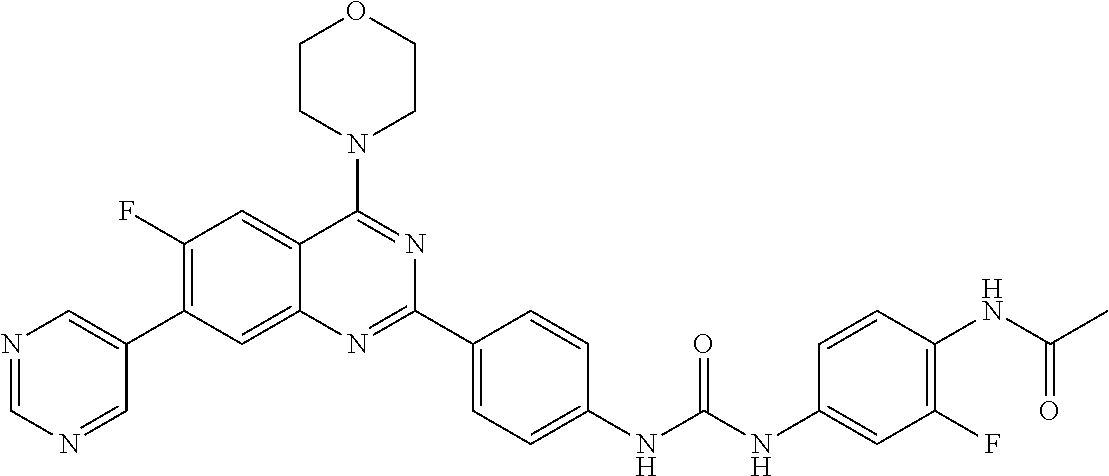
C1(F)=C(C2=CN=CN=C2)C=C2C(=C1)C(N1CCOCC1)=NC(C1=CC=C(NC(NC3=CC(F)=C(NC(C)=O)C=C3)=O)C=C1)=N2
